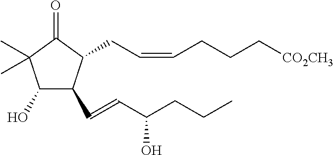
C1(O)C(C=CC(CCC)O)C(CC=CCCC[CO2CH3])C(=O)C1(C)C
